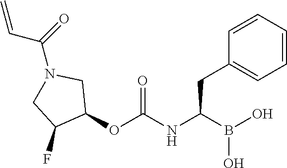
C1(OC(NC(B(O)O)CC2=CC=CC=C2)=O)CN(C(=O)C=C)CC1F
